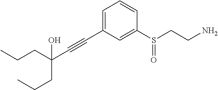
C(C#CC1=CC=CC(S(CCN)=O)=C1)(O)(CCC)CCC
